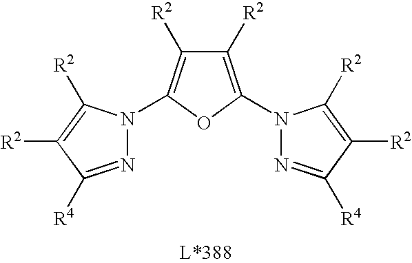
N1=C([R4])C([R2])=C([R2])N1C1=C([R2])C([R2])=C(N2N=C([R4])C([R2])=C2[R2])O1
